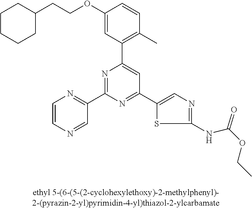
C1(OCCC2CCCCC2)=CC(C2=CC(C3=CN=C(NC(OCC)=O)S3)=NC(C3=NC=CN=C3)=N2)=C(C)C=C1
